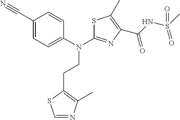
C1(CCN(C2=NC(C(NS(C)(=O)=O)=O)=C(C)S2)C2=CC=C(C#N)C=C2)=C(C)N=CS1
